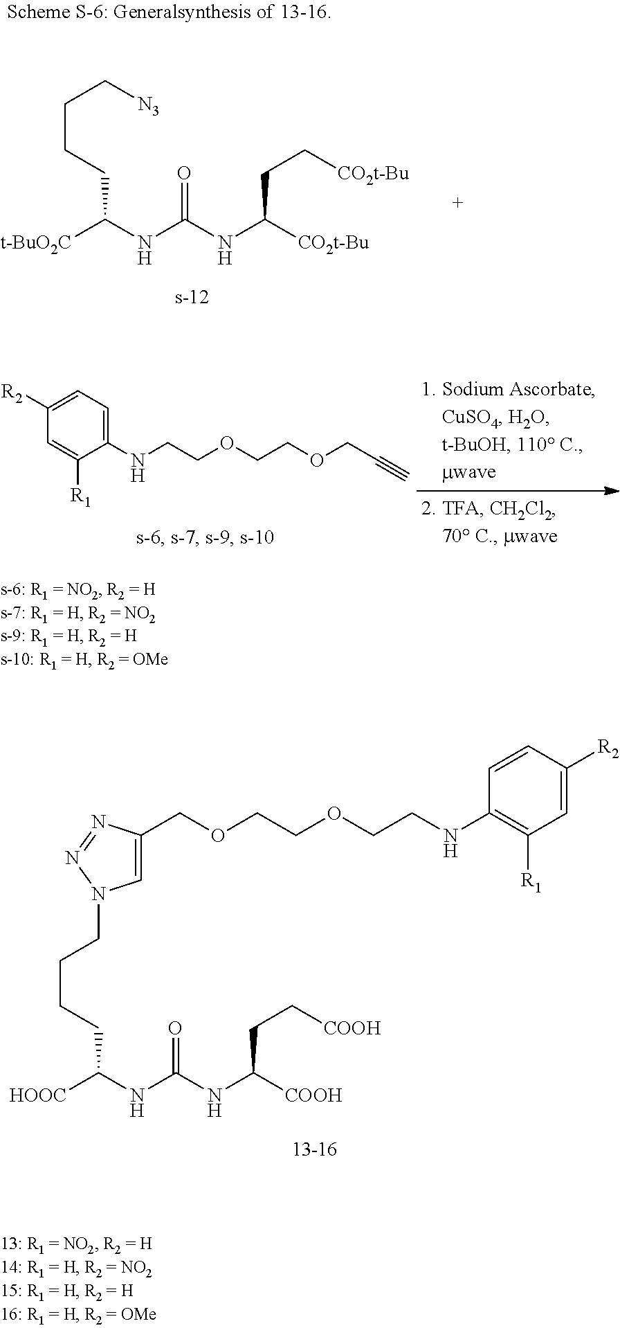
[HOOC]C(NC(NC([COOH])CC[COOH])=O)CCCCN1C=C(COCCOCCNC2=C([R1])C=C([R2])C=C2)N=N1.C(OCCOCC#C)CNC1=CC=C([R2])C=C1[R1].[t-BuO2C]C(NC(NC([CO2t-Bu])CC[CO2t-Bu])=O)CCCC[N3]
